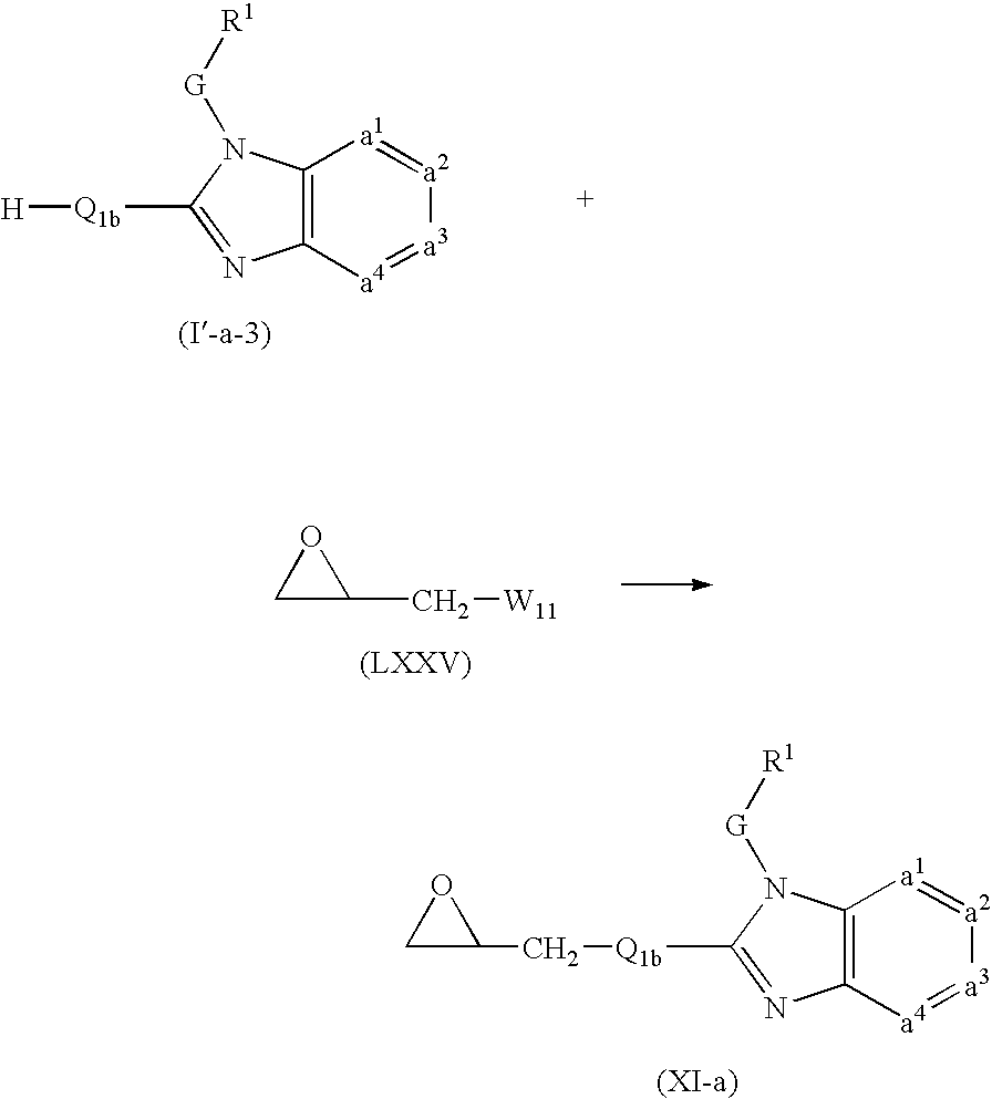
C12=C([a4]=[a3][a2]=[a1]1)N=C([Q1b][H])N2[G][R1].C1C(C[W11])O1.C12=C([a4]=[a3][a2]=[a1]1)N=C([Q1b]CC1CO1)N2[G][R1]
